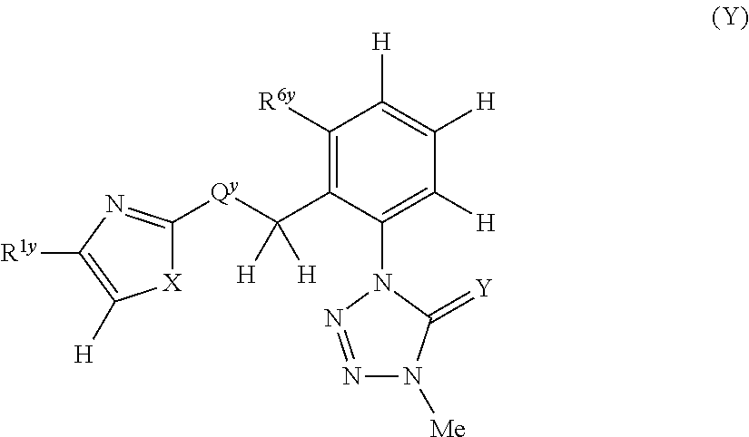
N1=NN(C2=C([H])C([H])=C([H])C([R6y])=C2C([Qy]C2=NC([R1y])=C([H])[X]2)([H])[H])C(=[Y])N1[Me]
